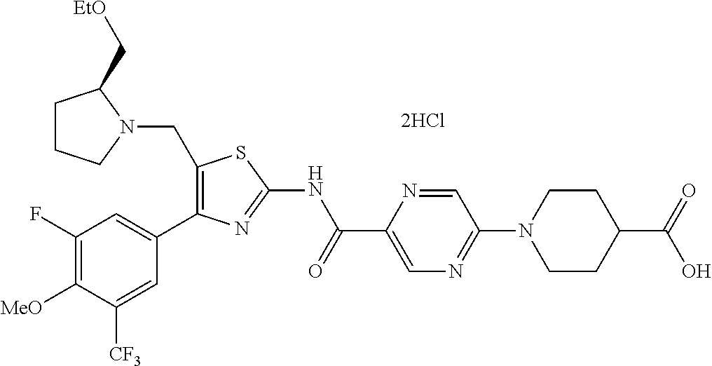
C1([MeO])=C(F)C=C(C2=C(CN3CCCC3C[EtO])SC(NC(C3=CN=C(N4CCC(C(=O)O)CC4)C=N3)=O)=N2)C=C1[CF3]
